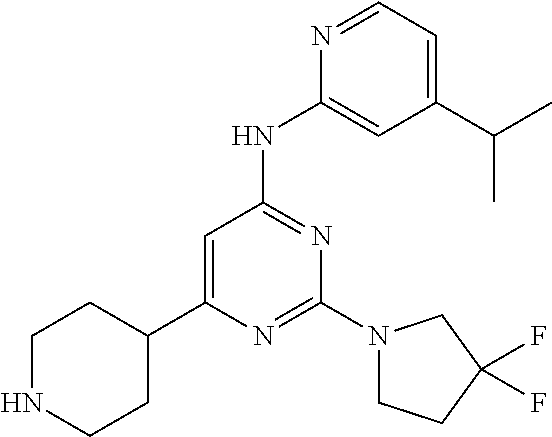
C1NCCC(C2=CC(NC3=CC(C(C)C)=CC=N3)=NC(N3CCC(F)(F)C3)=N2)C1
